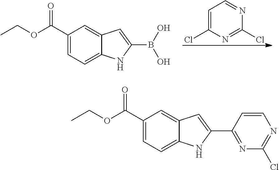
C1(C(OCC)=O)=CC=C2C(=C1)C=C(B(O)O)N2.C1=C(Cl)N=C(Cl)N=C1.C1(C(OCC)=O)=CC=C2C(=C1)C=C(C1=NC(Cl)=NC=C1)N2
